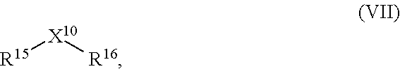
[R15][X10][R16]
